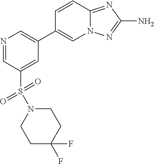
N1=CC(S(=O)(=O)N2CCC(F)(F)CC2)=CC(C2=CN3C(=NC(N)=N3)C=C2)=C1
